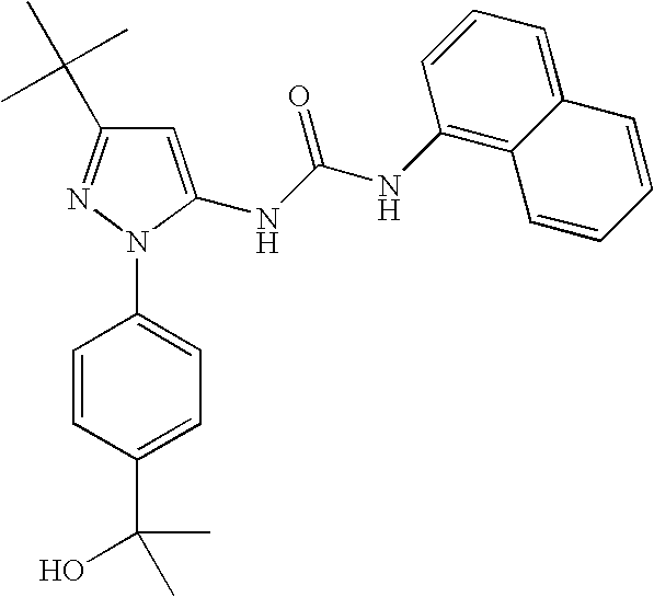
C1=CC(C(O)(C)C)=CC=C1N1N=C(C(C)(C)C)C=C1NC(NC1=C2C(=CC=C1)C=CC=C2)=O
